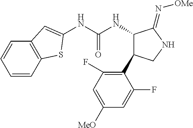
N(C(NC1C(C2=C(F)C=C([MeO])C=C2F)CNC1=N[OMe])=O)C1=CC2=C(C=CC=C2)S1
